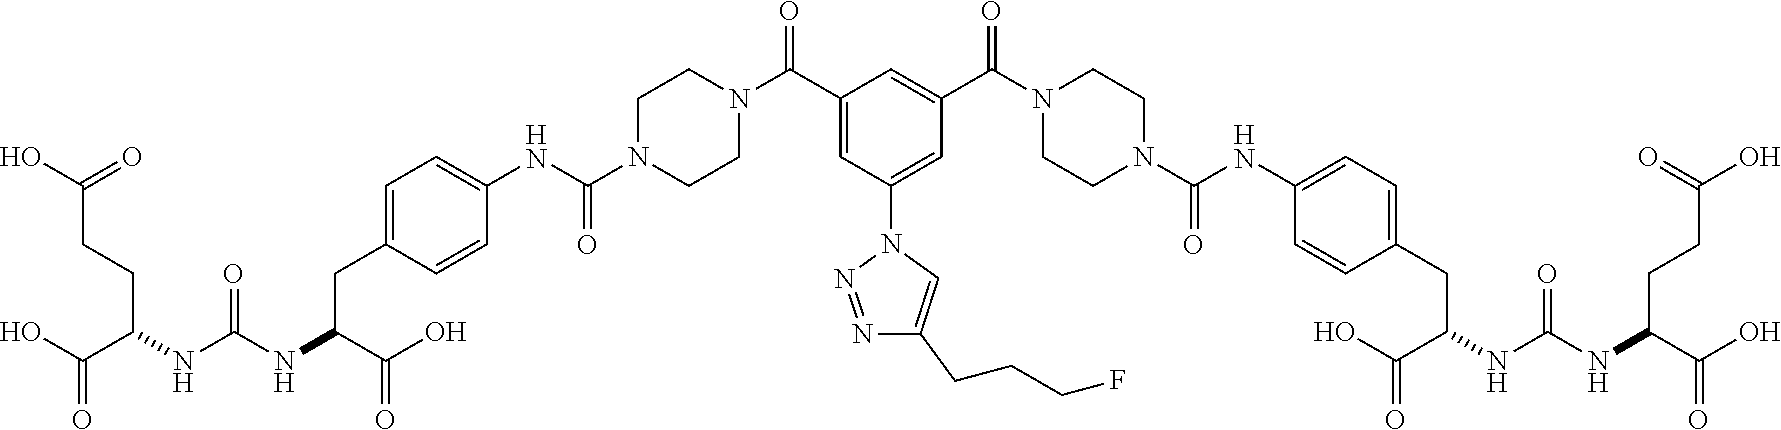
OC(C(CCC(O)=O)NC(NC(CC1=CC=C(NC(N2CCN(C(C3=CC(N4N=NC(CCCF)=C4)=CC(C(N4CCN(C(NC5=CC=C(CC(C(O)=O)NC(NC(C(O)=O)CCC(O)=O)=O)C=C5)=O)CC4)=O)=C3)=O)CC2)=O)C=C1)C(O)=O)=O)=O
